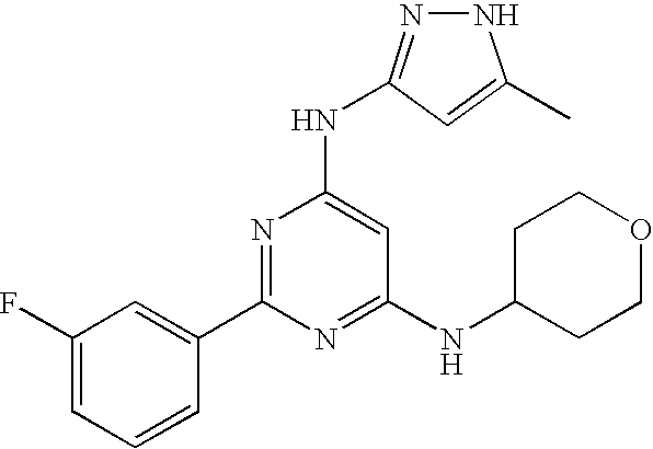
N1N=C(NC2=CC(NC3CCOCC3)=NC(C3=CC(F)=CC=C3)=N2)C=C1C
